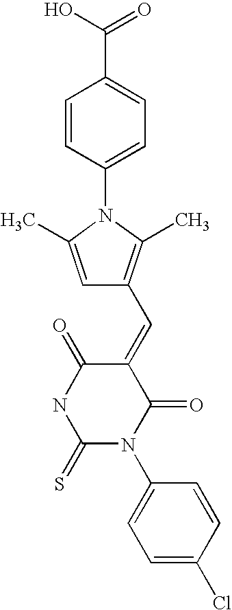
C(C1=CC=C(N2C(C)=CC(C=C3C(=O)NC(=S)N(C4=CC=C(Cl)C=C4)C3=O)=C2C)C=C1)(O)=O
